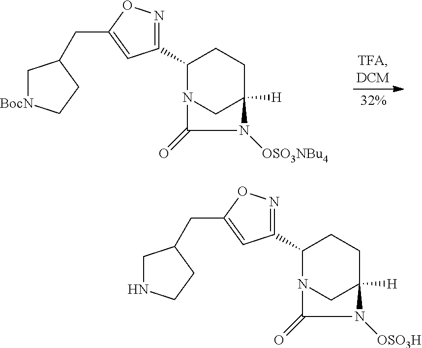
C1(C2=NOC(CC3C[BocN]CC3)=C2)N2CC([H])(CC1)N([OSO3NBu4])C2=O.C1(C2=NOC(CC3CNCC3)=C2)N2CC([H])(CC1)N([OSO3H])C2=O
